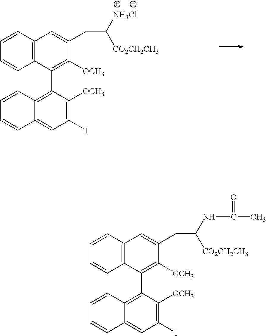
C1=CC2=C(C=C1)C(C1=C3C(=CC(I)=C1[OCH3])C=CC=C3)=C([OCH3])C(CC([NH3Cl])[CO2CH2CH3])=C2.C1=CC2=C(C=C1)C(C1=C3C(=CC(I)=C1[OCH3])C=CC=C3)=C([OCH3])C(CC(NC(C)=O)[CO2CH2CH3])=C2
